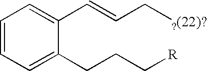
C1=CC=C(CCC[R])C(C=CC[?(22)?])=C1
